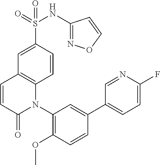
S(C1=CC2=C(C=C1)N(C1=C(OC)C=CC(C3=CC=C(F)N=C3)=C1)C(=O)C=C2)(=O)(=O)NC1=NOC=C1
